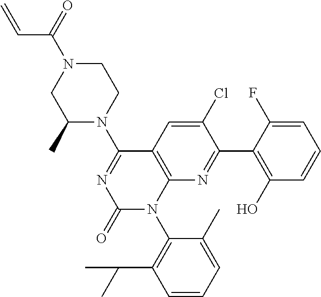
C12=C(C(N3CCN(C(C=C)=O)CC3C)=NC(=O)N1C1=C(C(C)C)C=CC=C1C)C=C(Cl)C(C1=C(O)C=CC=C1F)=N2
